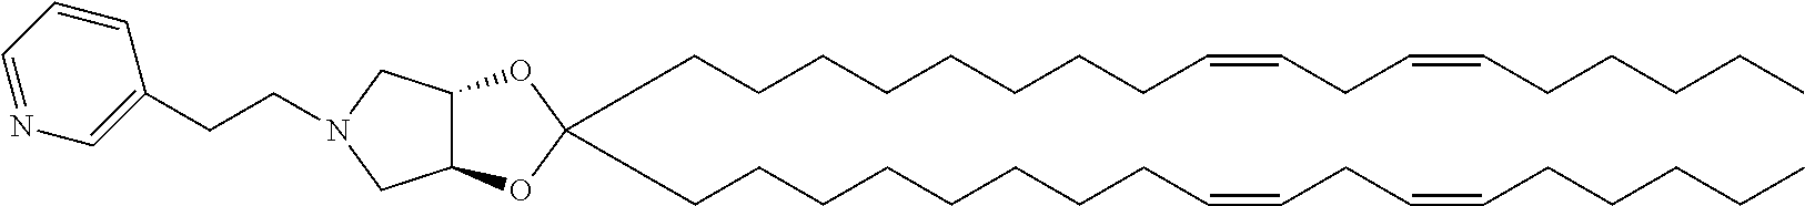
C(CCCCCCCC=CCC=CCCCCC)C1(CCCCCCCCC=CCC=CCCCCC)OC2C(O1)CN(CCC1=CN=CC=C1)C2
